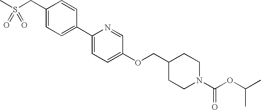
C1(CS(C)(=O)=O)=CC=C(C2=CC=C(OCC3CCN(C(OC(C)C)=O)CC3)C=N2)C=C1
